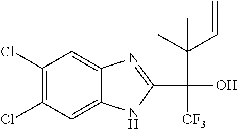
C1(Cl)=C(Cl)C=C2C(=C1)N=C(C(O)(C(C)(C=C)C)[CF3])N2
